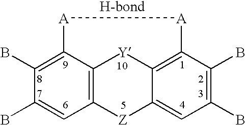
C12=C3C(=C(B)C(B)=C1)[A][A]C1=C(C(=CC(B)=C1B)[Z]2)[Y]3
